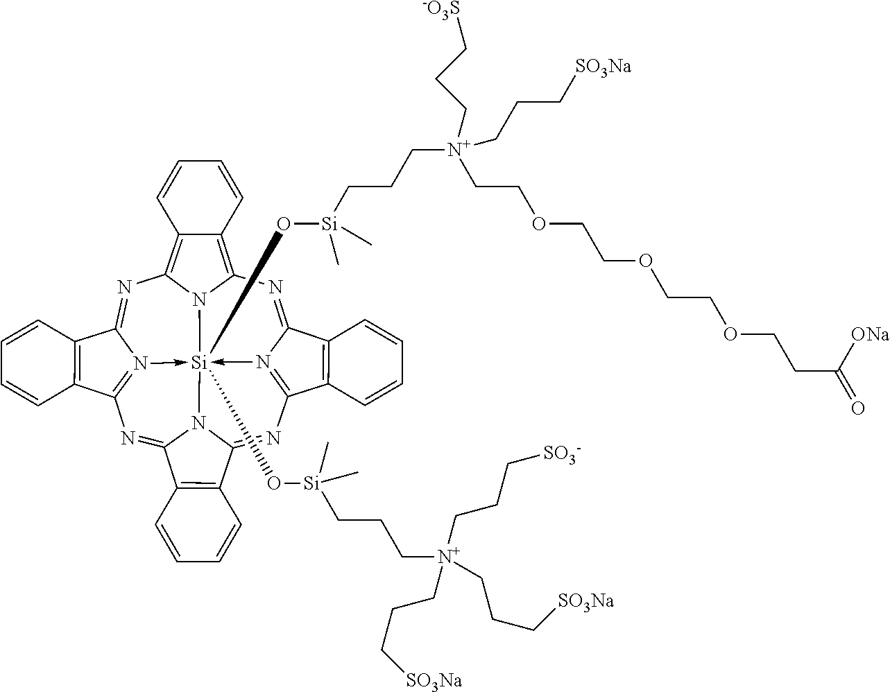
N1=C2N3->[Si]45(O[Si](CCC[N+](CCC[SO3Na])(CCC[SO3Na])CCC[SO3-])(C)C)(O[Si](C)(CCC[N+](CCC[-O3S])(CCOCCOCCOCCC([ONa])=O)CCC[SO3Na])C)-N6=C(N=C7N4C(=NC=3C3=C2C=CC=C3)C2=C7C=CC=C2)C2=C(C6=NC3=C4C(=C1N35)C=CC=C4)C=CC=C2
